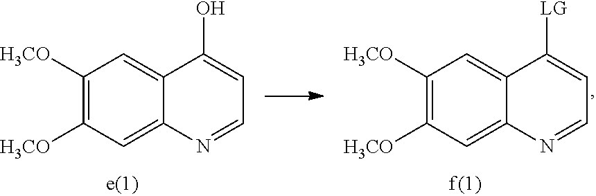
C1([H3CO])=C([H3CO])C=C2C(=C1)C(O)=CC=N2.C1([H3CO])=C([H3CO])C=C2C(=C1)C([LG])=CC=N2
